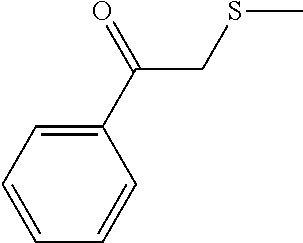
C1=CC=C(C(=O)CSC)C=C1
